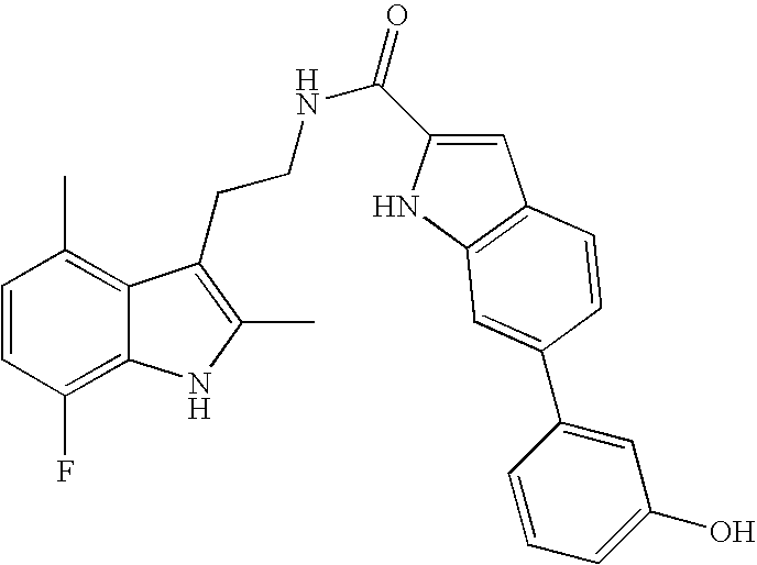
C1=CC(F)=C2C(=C1C)C(CCNC(=O)C1=CC3=C(N1)C=C(C1=CC(O)=CC=C1)C=C3)=C(C)N2
